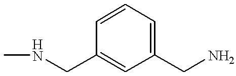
CNCC1=CC(CN)=CC=C1
